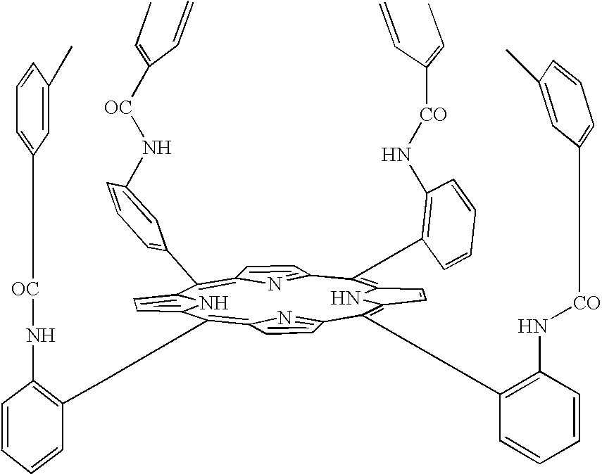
C1=CC(CC2=C3C=CC(=N3)C(C3=C(N[CO]C4=CC=CC(C)=C4)C=CC=C3)=C3C=CC(=C(C4=C(N[CO]C(C=C)=CC)C=CC=C4)C4=NC(=C(C5=CC=CC(N[OC]C(=CC)C=C)=C5)C5=CC=C2N5)C=C4)N3)=C(N[OC]C2=CC=CC(C)=C2)C=C1
